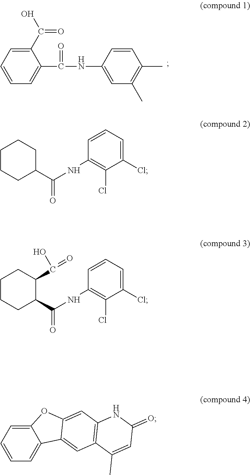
C1=C(C(O)=O)C(C(NC2=CC(C)=C(C)C=C2)=O)=CC=C1.C1CCC(C(NC2=C(Cl)C(Cl)=CC=C2)=O)CC1.C1CCC(C(NC2=C(Cl)C(Cl)=CC=C2)=O)C(C(=O)O)C1.C1=C2C(=CC=C1)C1=CC3=C(C=C1O2)NC(=O)C=C3C
